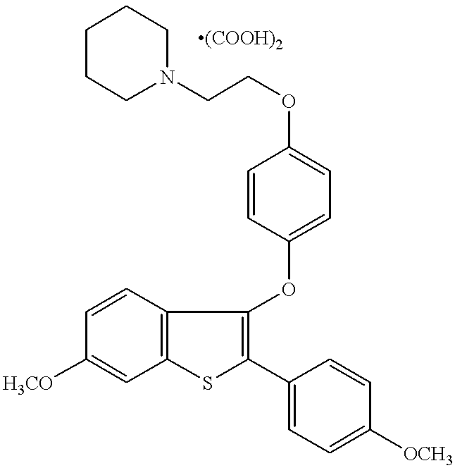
C1=CC2=C(C=C1[H3CO])SC(C1=CC=C([OCH3])C=C1)=C2OC1=CC=C(OCCN2CCCCC2)C=C1
